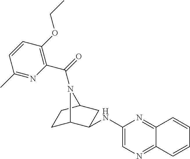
C1(NC2C3CCC(C2)N3C(=O)C2=C(OCC)C=CC(C)=N2)=CN=C2C(=N1)C=CC=C2
